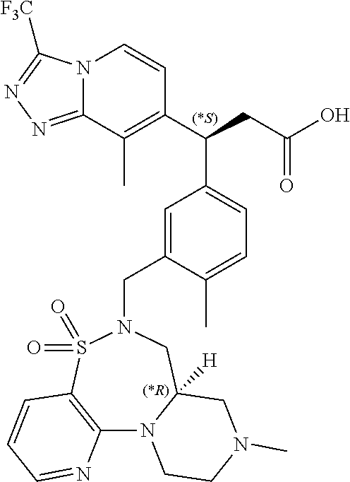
N12C(=NN=C1[F3C])C(C)=C(C(CC(O)=O)C1=CC=C(C)C(CN3CC4([H])N(C5=C(S3(=O)=O)C=CC=N5)CCN(C)C4)=C1)C=C2.[(*R)].[(*S)]
